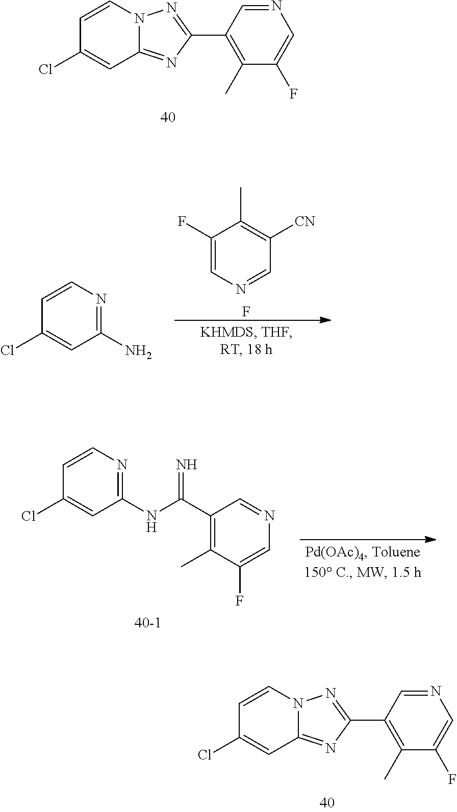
C12=NC(C3=C(C)C(F)=CN=C3)=NN1C=CC(Cl)=C2.C12=NC(C3=C(C)C(F)=CN=C3)=NN1C=CC(Cl)=C2.C1(F)=CN=CC([CN])=C1C.F.C1(N)=NC=CC(Cl)=C1.C1(NC(C2=C(C)C(F)=CN=C2)=N)=NC=CC(Cl)=C1
